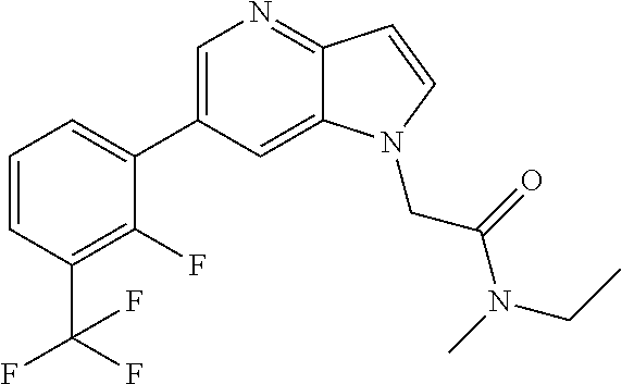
C1=CC(C(F)(F)F)=C(F)C(C2=CN=C3C(=C2)N(CC(=O)N(C)CC)C=C3)=C1
